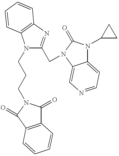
N1(CCCN2C(=O)C3=C(C2=O)C=CC=C3)C(CN2C(=O)N(C3CC3)C3=CC=NC=C32)=NC2=C1C=CC=C2
